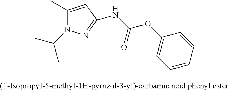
C1(C)=CC(NC(OC2=CC=CC=C2)=O)=NN1C(C)C
